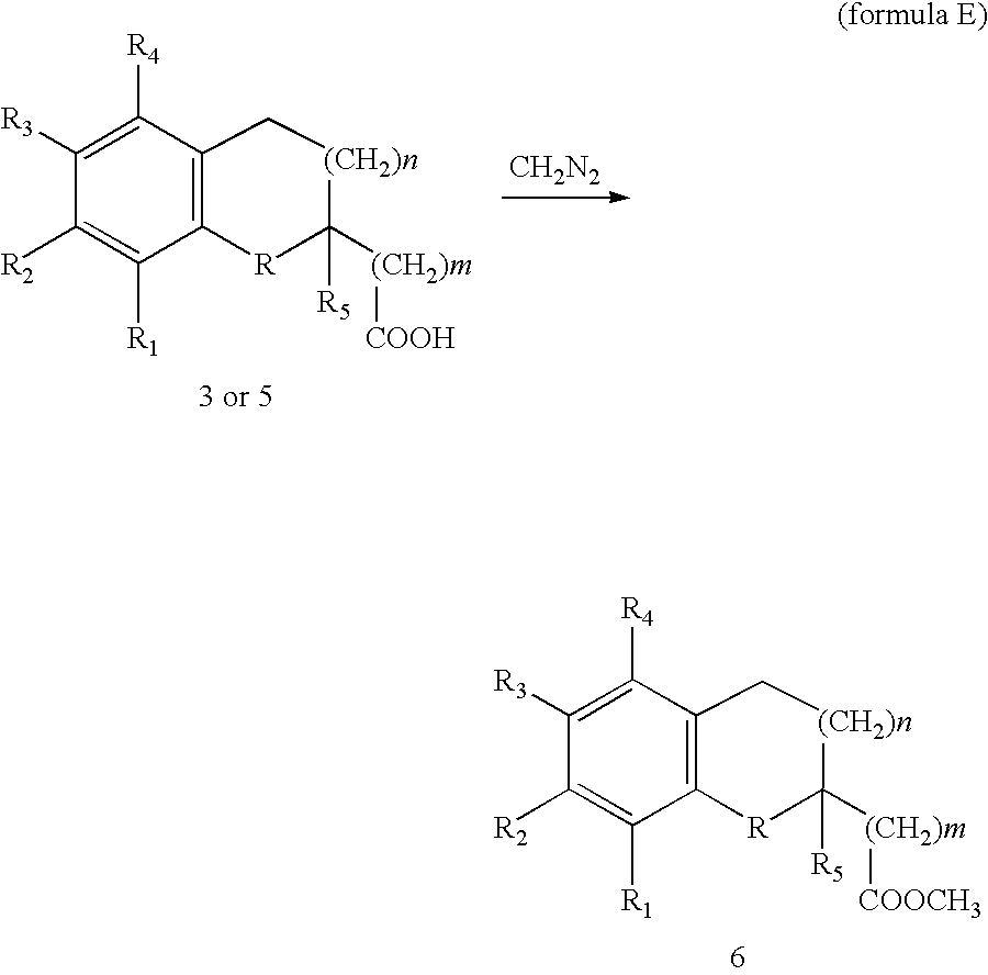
C1([R3])=C([R4])C2=C(C([R1])=C1[R2])[R]C([(CH2)m][COOH])([R5])[(CH2)n]C2.[CH2N2].C1([R3])=C([R4])C2=C(C([R1])=C1[R2])[R]C([(CH2)m][COOCH3])([R5])[(CH2)n]C2
